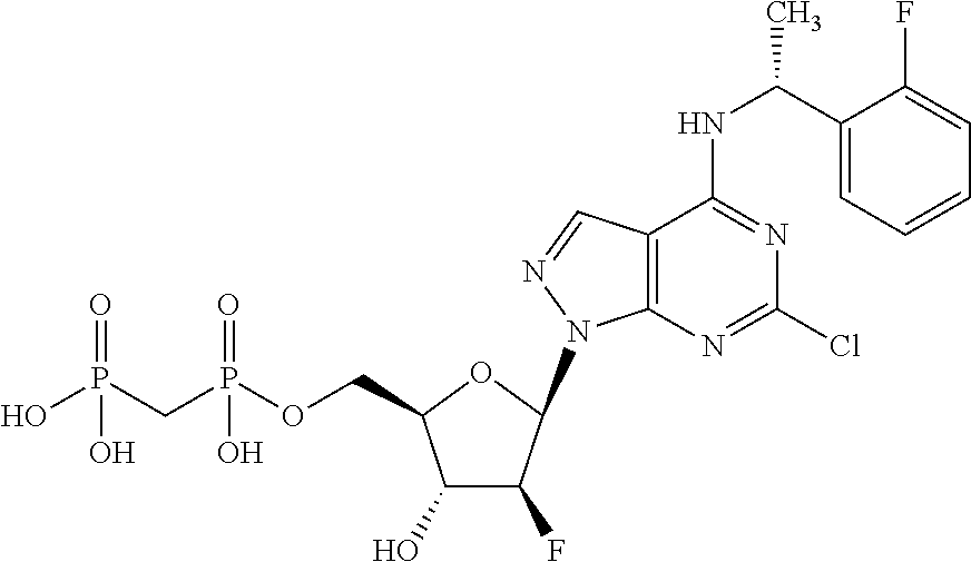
N1(C2C(F)C(O)C(COP(CP(O)(=O)O)(=O)O)O2)N=CC2=C1N=C(Cl)N=C2NC(C1=CC=CC=C1F)C
